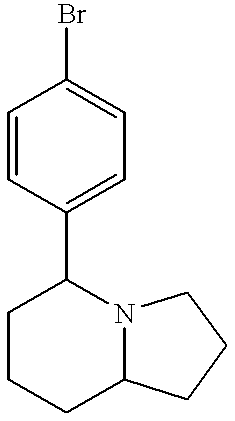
C1CCC2N(C1C1=CC=C(Br)C=C1)CCC2
